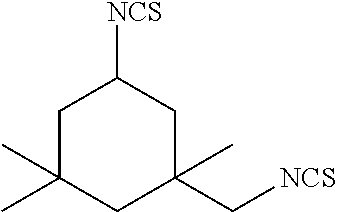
C1(C[NCS])(C)CC([NCS])CC(C)(C)C1
